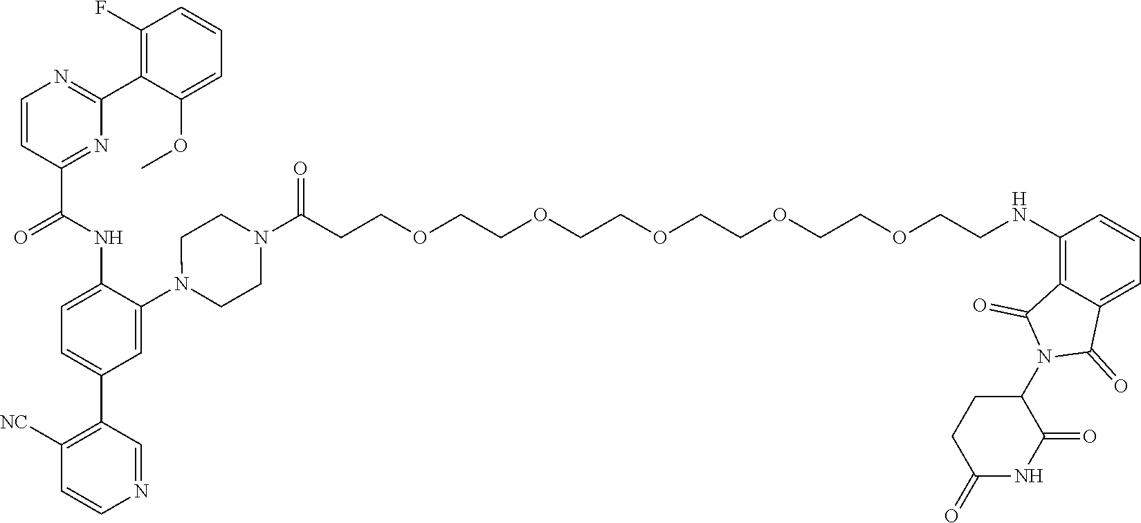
C1=CC(C(NC2=CC=C(C3=C([NC])C=CN=C3)C=C2N2CCN(C(CCOCCOCCOCCOCCOCCNC3=C4C(=CC=C3)C(=O)N(C3CCC(=O)NC3=O)C4=O)=O)CC2)=O)=NC(C2=C(F)C=CC=C2OC)=N1
